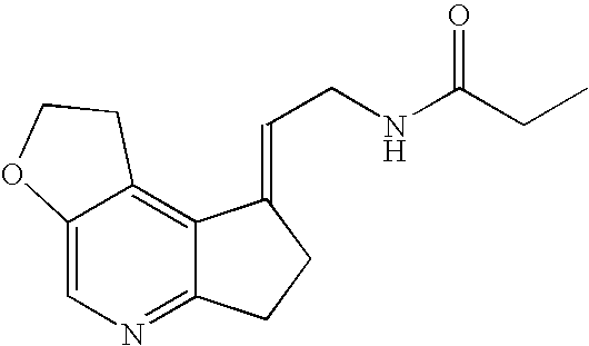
C12=CN=C3C(=C1CCO2)C(=CCNC(CC)=O)CC3
